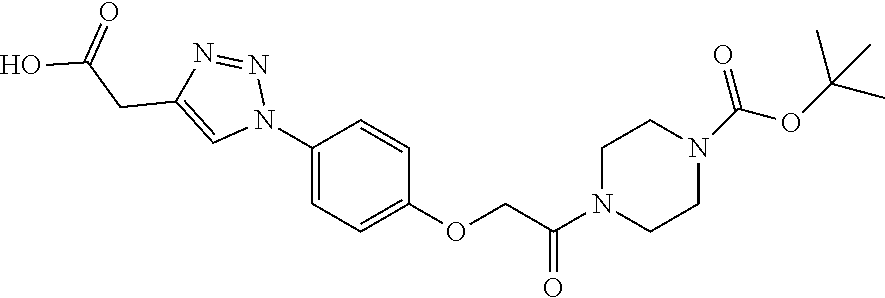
C1(N2N=NC(CC(O)=O)=C2)=CC=C(OCC(N2CCN(C(=O)OC(C)(C)C)CC2)=O)C=C1
